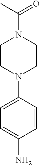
C1CN(C2=CC=C(N)C=C2)CCN1C(C)=O
